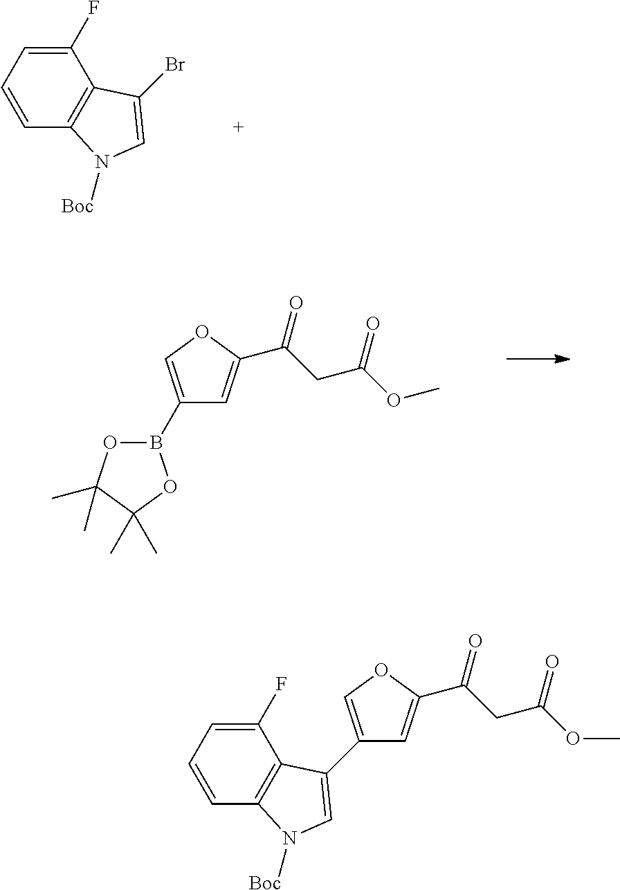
C1(F)=CC=CC2=C1C(Br)=CN2[Boc].B1(C2=COC(C(CC(OC)=O)=O)=C2)OC(C)(C)C(C)(C)O1.C1(F)=CC=CC2=C1C(C1=COC(C(CC(OC)=O)=O)=C1)=CN2[Boc]
